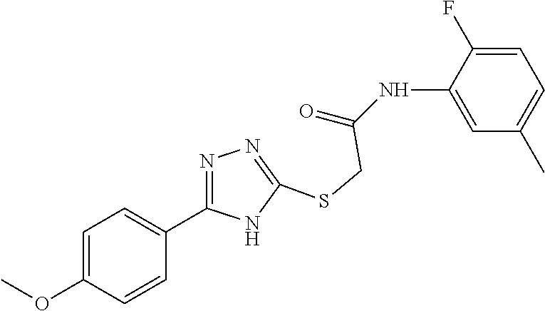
C1=C(NC(=O)CSC2=NN=C(C3=CC=C(OC)C=C3)N2)C(F)=CC=C1C
